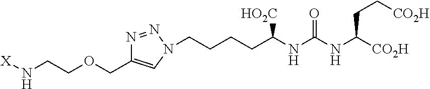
C(OCCN[X])C1=CN(CCCCC(NC(NC([CO2H])CC[CO2H])=O)[HO2C])N=N1
